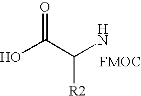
OC(C(N)[R2])=O
